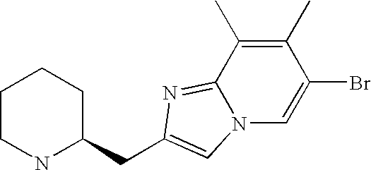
C1CNC(CC2=CN3C(=N2)C(C)=C(C)C(Br)=C3)CC1
